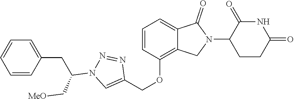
C1(OCC2=CN(C(C[MeO])CC3=CC=CC=C3)N=N2)=C2C(=CC=C1)C(=O)N(C1CCC(=O)NC1=O)C2
